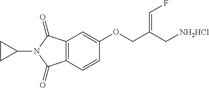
C12=C(C=CC(OCC(C[NH2HCl])=CF)=C1)C(=O)N(C1CC1)C2=O
